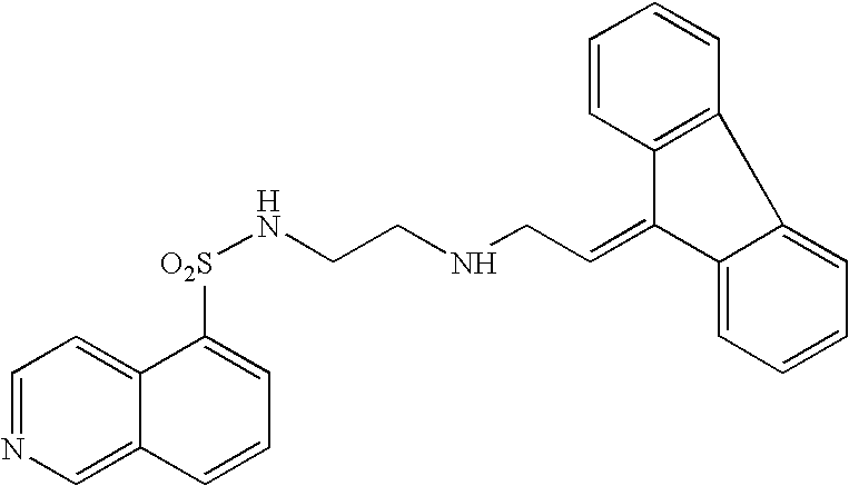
C1=NC=C2C(=C1)C([O2S]NCCNCC=C1C3=CC=CC=C3C3=C1C=CC=C3)=CC=C2
